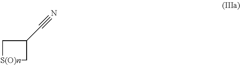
C1[S(O)n]CC1C#N
